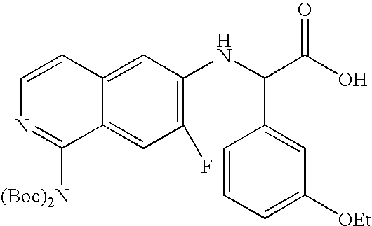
C1(F)=C(NC(C(O)=O)C2=CC([OEt])=CC=C2)C=C2C(=C1)C([(Boc)2N])=NC=C2
